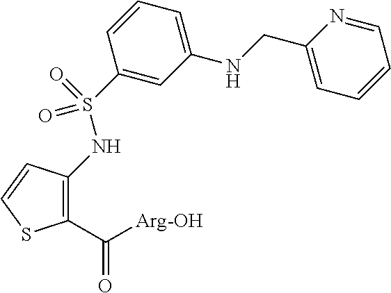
C1(C([Arg-OH])=O)=C(NS(C2=CC(NCC3=CC=CC=N3)=CC=C2)(=O)=O)C=CS1
